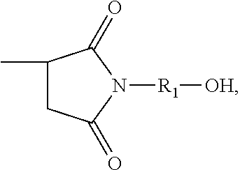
C1(C)CC(=O)N([R1][OH])C1=O
